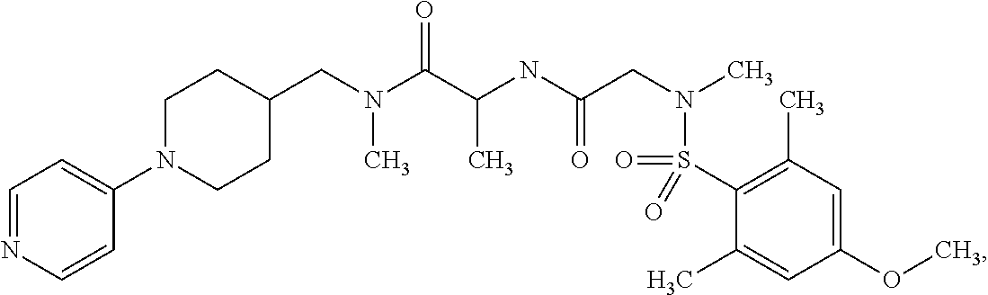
C1(CN(C(C(NC(CN(C)S(=O)(C2=C(C)C=C(OC)C=C2C)=O)=O)C)=O)C)CCN(C2=CC=NC=C2)CC1
